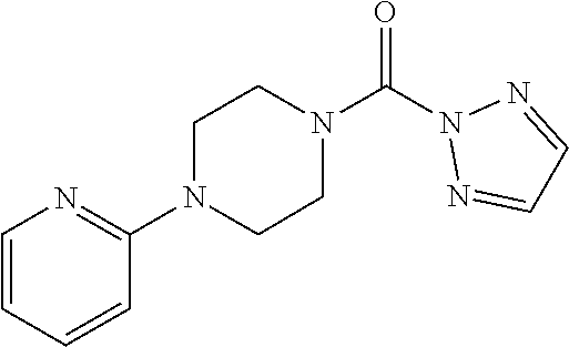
O=C(N1N=CC=N1)N1CCN(C2=NC=CC=C2)CC1
